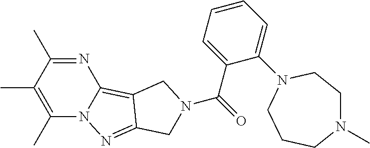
N1=C(C)C(C)=C(C)N2C1=C1C(=N2)CN(C(C2=CC=CC=C2N2CCN(C)CCC2)=O)C1
